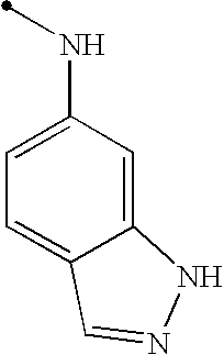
C12=CC(NC)=CC=C1C=NN2
